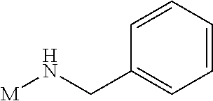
[M]NCC1=CC=CC=C1
